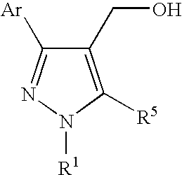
C1(CO)=C([R5])N([R1])N=C1[Ar]
